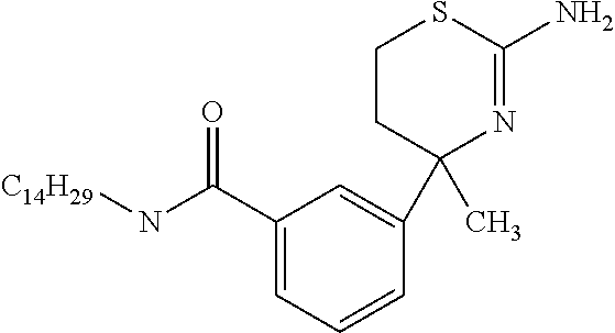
C1=C(C(N[C14H29])=O)C=C(C2(C)N=C(N)SCC2)C=C1
